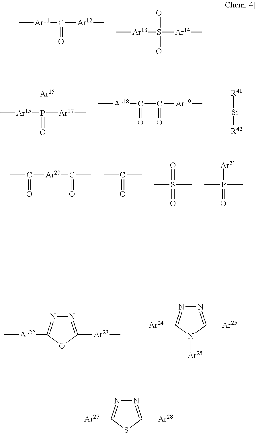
C[Ar11]C([Ar12]C)=O.C[Ar13]S([Ar14]C)(=O)=O.C[Ar22]C1=NN=C([Ar23]C)O1.C[Ar24]C1=NN=C([Ar25]C)N1[Ar25].C[Ar15]P([Ar17]C)(=O)[Ar15].C[Ar18]C(=O)C(=O)[Ar19]C.[R41][Si]([R42])(C)C.CC(=O)[Ar20]C(C)=O.CC(C)=O.CS(C)(=O)=O.CP(C)(=O)[Ar21].C[Ar27]C1=NN=C([Ar28]C)S1
